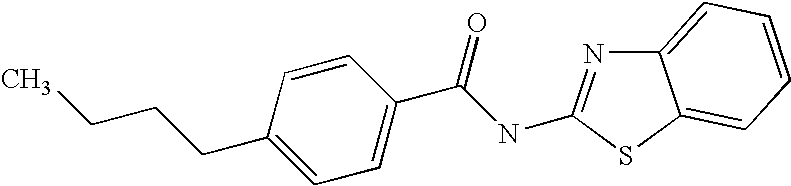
C12=CC=CC=C1SC(NC(C1=CC=C(CCCC)C=C1)=O)=N2
